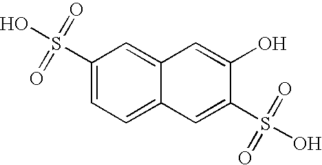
C1(S(=O)(=O)O)=CC=C2C(=C1)C=C(O)C(S(=O)(O)=O)=C2
